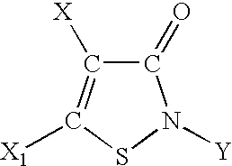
C1(=O)C([X])=C([X1])SN1[Y]
